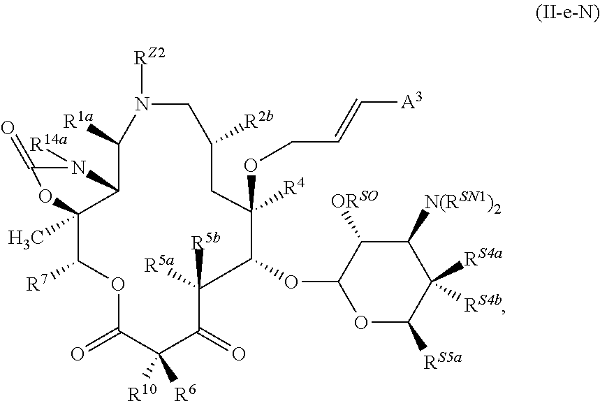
C1([R1a])C2C(C)(C([R7])OC(=O)C([R10])([R6])C(=O)C([R5a])([R5b])C(OC3OC([RS5a])C([RS4b])([RS4a])C([N(RSN1)2])C3[ORSO])C([R4])(OCC=C[A3])CC([R2b])CN1[RZ2])OC(=O)N2[R14a]
